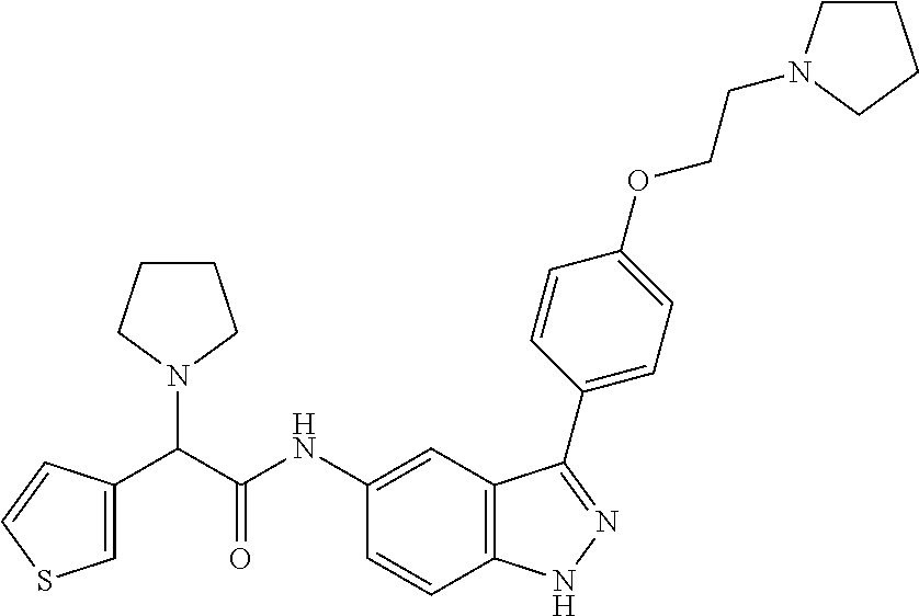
C1(NC(C(C2=CSC=C2)N2CCCC2)=O)=CC2=C(C=C1)NN=C2C1=CC=C(OCCN2CCCC2)C=C1
